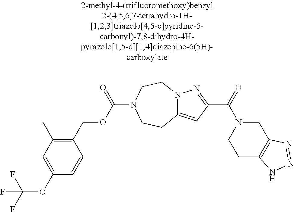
C1(OC(F)(F)F)=CC(C)=C(COC(=O)N2CCN3C(=CC(C(N4CCC5=C(C4)N=NN5)=O)=N3)CC2)C=C1
